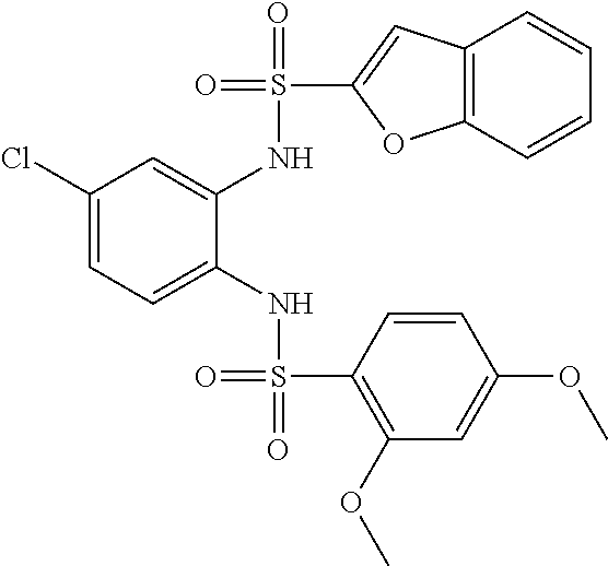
C1(Cl)=CC=C(NS(=O)(=O)C2=C(OC)C=C(OC)C=C2)C(NS(=O)(C2=CC3=C(O2)C=CC=C3)=O)=C1
